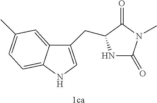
C12=CC(C)=CC=C1NC=C2CC1NC(=O)N(C)C1=O.[1ca]
